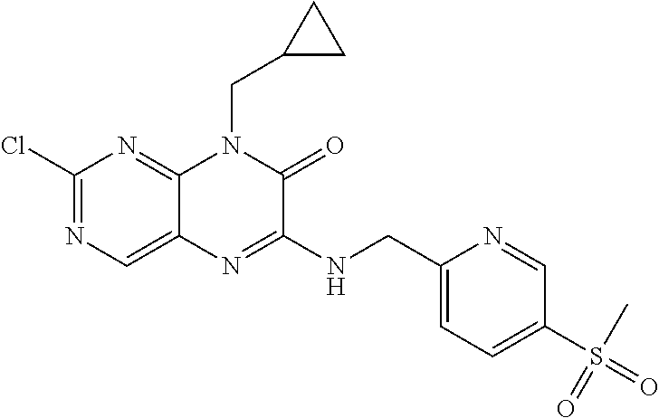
C1(Cl)=NC=C2C(=N1)N(CC1CC1)C(=O)C(NCC1=CC=C(S(C)(=O)=O)C=N1)=N2
